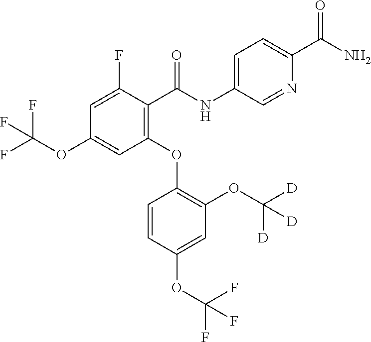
C1=C(F)C(C(=O)NC2=CC=C(C(N)=O)N=C2)=C(OC2=C(OC([D])([D])[D])C=C(OC(F)(F)F)C=C2)C=C1OC(F)(F)F
